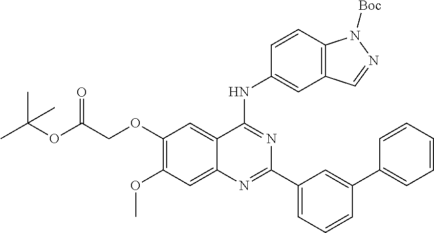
C1(OCC(OC(C)(C)C)=O)=C(OC)C=C2C(=C1)C(NC1=CC3=C(C=C1)N([Boc])N=C3)=NC(C1=CC=CC(C3=CC=CC=C3)=C1)=N2
